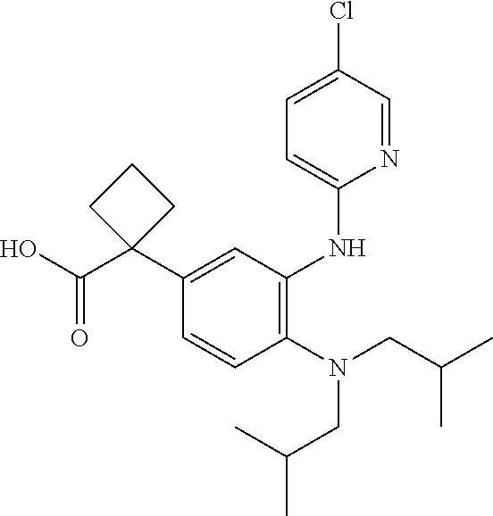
C1(N(CC(C)C)CC(C)C)=C(NC2=CC=C(Cl)C=N2)C=C(C2(C(O)=O)CCC2)C=C1
